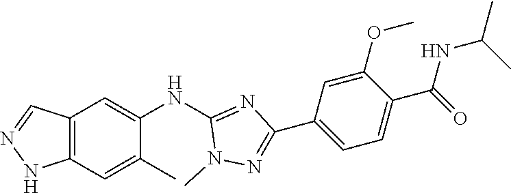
C12=C(C=C(C)C(NC3=NC(C4=CC=C(C(NC(C)C)=O)C(OC)=C4)=NN3C)=C1)NN=C2
